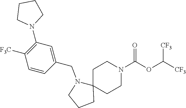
[CF3]C(OC(N1CCC2(CC1)N(CC1=CC(N3CCCC3)=C([F3C])C=C1)CCC2)=O)[CF3]
